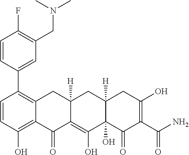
C1=CC(O)=C2C(=C1C1=CC(CN(C)C)=C(F)C=C1)CC1([H])C(=C(O)C3(O)C([H])(C1)CC(O)=C(C(N)=O)C3=O)C2=O
